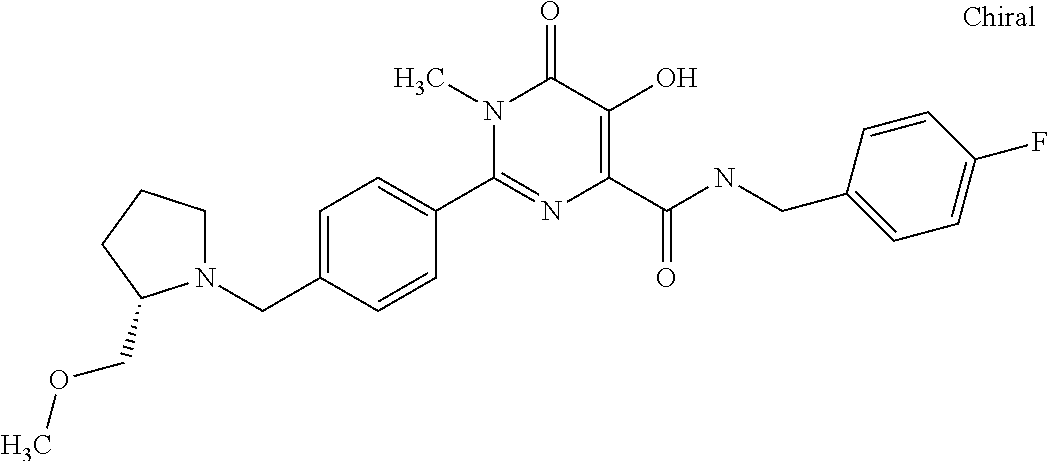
C1(C2=NC(C(NCC3=CC=C(F)C=C3)=O)=C(O)C(=O)N2C)=CC=C(CN2CCCC2COC)C=C1
